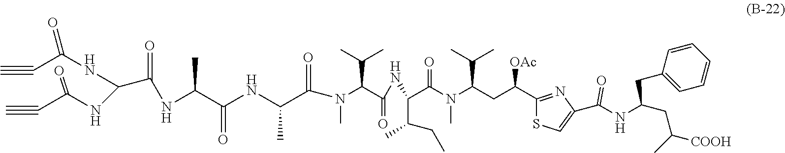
C1(C(CC(N(C(C(C(C)CC)NC(C(N(C(C(NC(C(NC(C(NC(C#C)=O)NC(C#C)=O)=O)C)=O)C)=O)C)C(C)C)=O)=O)C)C(C)C)[OAc])=NC(C(NC(CC([COOH])C)CC2=CC=CC=C2)=O)=CS1
